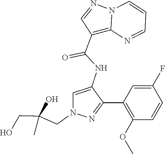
N12C(=C(C(NC3=CN(CC(CO)(O)C)N=C3C3=C(OC)C=CC(F)=C3)=O)C=N1)N=CC=C2
